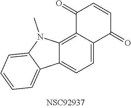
C1=C2C(=C3C(=C1)C1=CC=CC=C1N3C)C(=O)C=CC2=O
